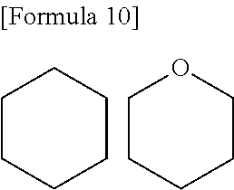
C1CCCCC1.C1CCCCO1
